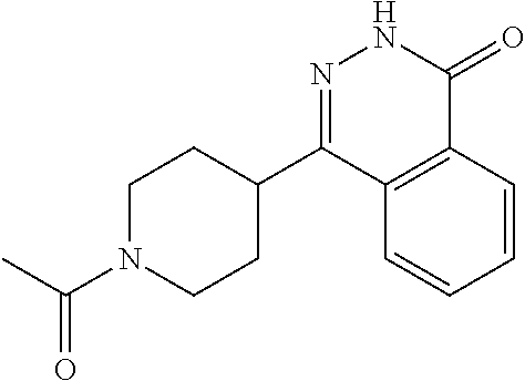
C1(C2=NNC(=O)C3=C2C=CC=C3)CCN(C(C)=O)CC1
